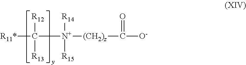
[R11*]C([R12])([R13])[N+]([R14])([R15])[(CH2)z]C(=O)[O-]
